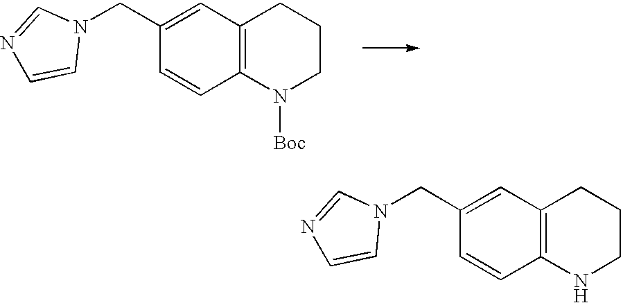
C1CN([Boc])C2=C(C1)C=C(CN1C=NC=C1)C=C2.C1CNC2=C(C1)C=C(CN1C=NC=C1)C=C2
